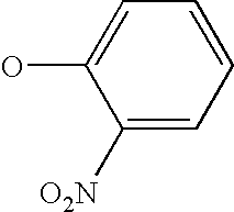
C1(O)=CC=CC=C1[O2N]
